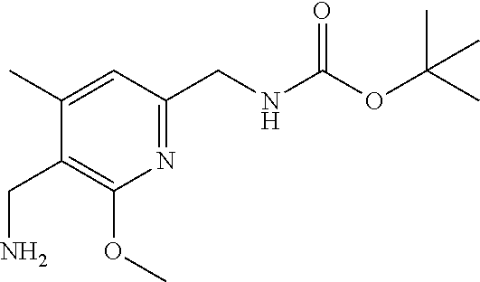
C1=C(C)C(CN)=C(OC)N=C1CNC(OC(C)(C)C)=O
